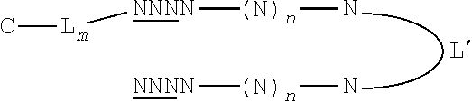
[NNNN]([(N)n]N)[Lm]C.[NNNN][(N)n]N
